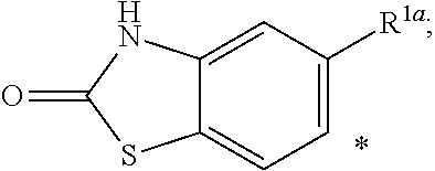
C12=CC([R1a])=CC=C1SC(=O)N2
